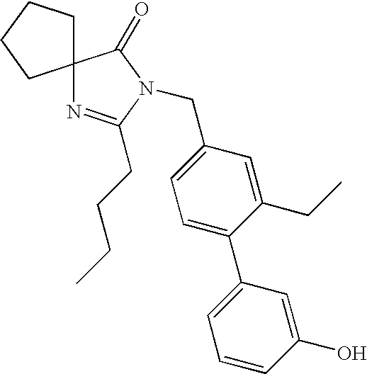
C1=C(CN2C(CCCC)=NC3(C2=O)CCCC3)C=C(CC)C(C2=CC=CC(O)=C2)=C1
